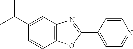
C1(C(C)C)=CC2=C(C=C1)OC(C1=CC=NC=C1)=N2
